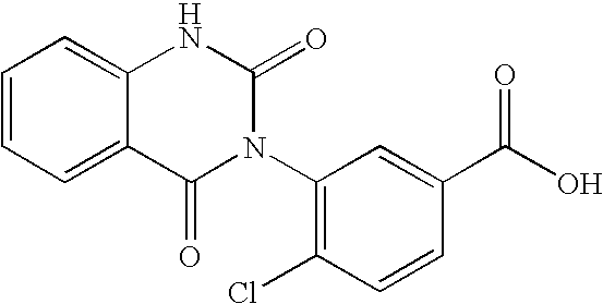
C1=CC=C2C(=C1)NC(=O)N(C1=C(Cl)C=CC(C(O)=O)=C1)C2=O
